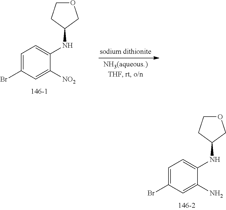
C1=C(Br)C=C(N)C(NC2COCC2)=C1.C1=C(Br)C=C([NO2])C(NC2COCC2)=C1
